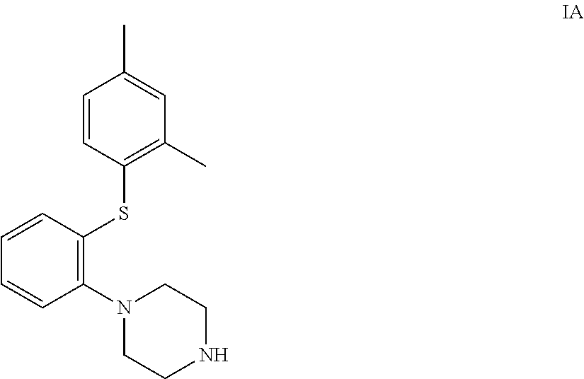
C1=CC(SC2=C(N3CCNCC3)C=CC=C2)=C(C)C=C1C
